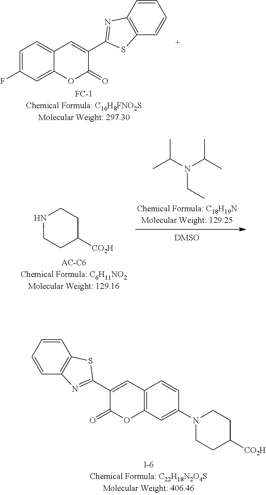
C12=C(C=CC=C1)SC(C1=CC3=CC=C(F)C=C3OC1=O)=N2.N(CC)(C(C)C)C(C)C.N1CCC([CO2H])CC1.N1(C2=CC3=C(C=C(C4=NC5=C(C=CC=C5)S4)C(=O)O3)C=C2)CCC([CO2H])CC1
